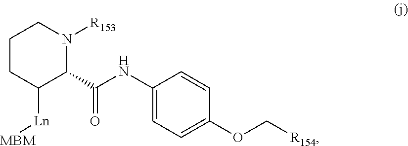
C1CC([Ln][MBM])C(C(NC2=CC=C(OC[R154])C=C2)=O)N([R153])C1
